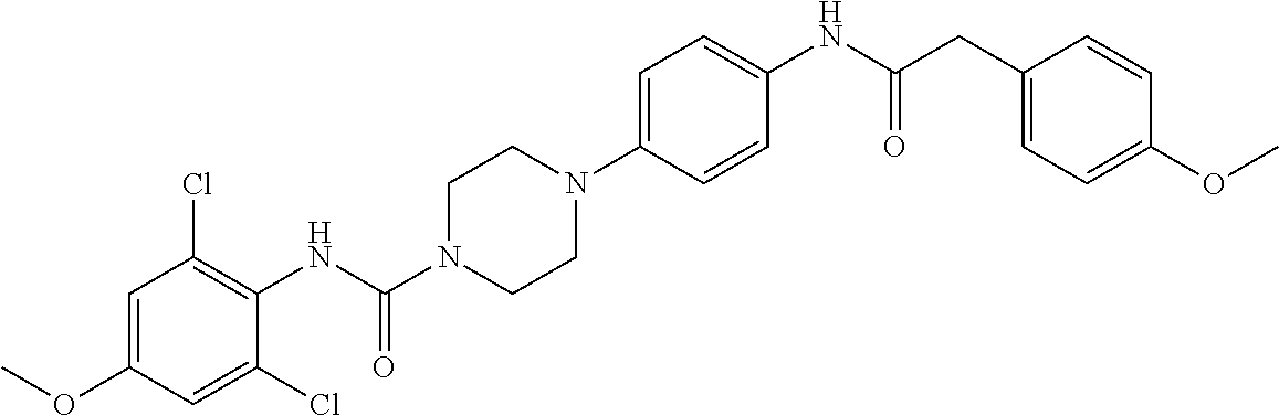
C1=C(OC)C=C(Cl)C(NC(N2CCN(C3=CC=C(NC(=O)CC4=CC=C(OC)C=C4)C=C3)CC2)=O)=C1Cl
